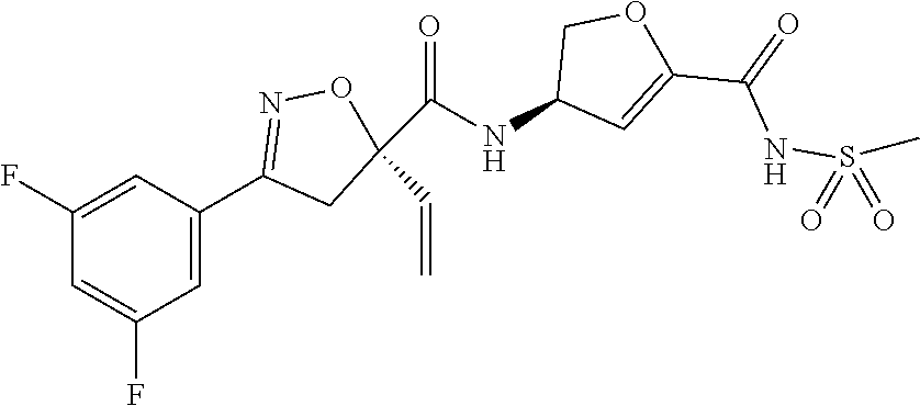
C1(F)=CC(C2=NOC(C(NC3C=C(C(NS(C)(=O)=O)=O)OC3)=O)(C=C)C2)=CC(F)=C1
